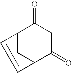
C12CC(C(=O)CC1=O)C=C2
